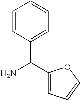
NC(C1=CC=CO1)C1=CC=CC=C1
